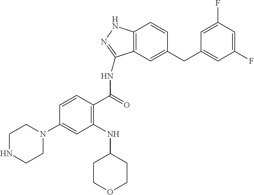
C1=C(N2CCNCC2)C=CC(C(=O)NC2=NNC3=C2C=C(CC2=CC(F)=CC(F)=C2)C=C3)=C1NC1CCOCC1
